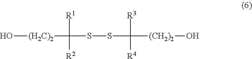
O[(H2C)2]C(SSC([R3])([R4])[(CH2)2]O)([R1])[R2]
